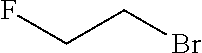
FCCBr
